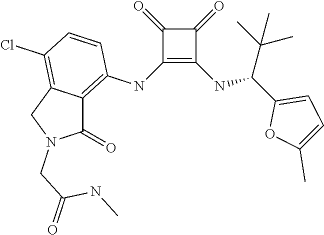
C1(NC2=C3C(=C(Cl)C=C2)CN(CC(=O)NC)C3=O)=C(NC(C2=CC=C(C)O2)C(C)(C)C)C(=O)C1=O
